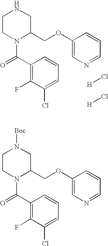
C1CN(C(=O)C2=C(F)C(Cl)=CC=C2)C(COC2=CN=CC=C2)CN1.[H]Cl.[H]Cl.C1CN(C(=O)C2=C(F)C(Cl)=CC=C2)C(COC2=CN=CC=C2)CN1[Boc]
